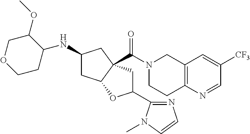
C12=C(N=CC([CF3])=C1)CCN(C(=O)C13C(CC(NC4C(OC)COCC4)C1)OC(C1=NC=CN1C)C3)C2
